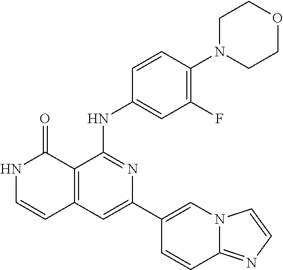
C1=CC(NC2=NC(C3=CN4C(=NC=C4)C=C3)=CC3=C2C(=O)NC=C3)=CC(F)=C1N1CCOCC1
